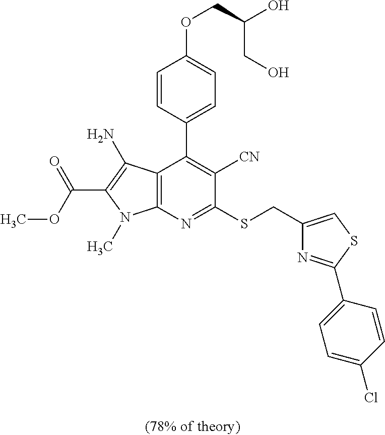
C12=C(N=C(SCC3=CSC(C4=CC=C(Cl)C=C4)=N3)C([CN])=C1C1=CC=C(OCC(O)CO)C=C1)N(C)C(C(OC)=O)=C2N
